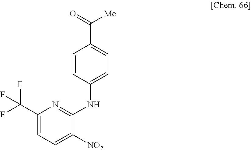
C1(C(F)(F)F)=CC=C([NO2])C(NC2=CC=C(C([Me])=O)C=C2)=N1
